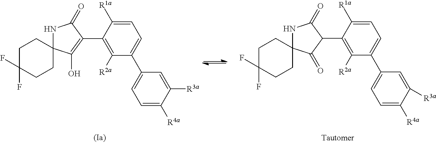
C1(C2=C(O)C3(CCC(F)(F)CC3)NC2=O)=C([R2a])C(C2=CC=C([R4a])C([R3a])=C2)=CC=C1[R1a].C1(C2C(=O)C3(CCC(F)(F)CC3)NC2=O)=C([R2a])C(C2=CC=C([R4a])C([R3a])=C2)=CC=C1[R1a]
